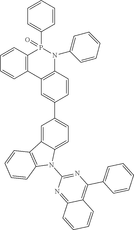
C12=C(C3=C(N(C4=CC=CC=C4)P1(C1=CC=CC=C1)=O)C=CC(C1=CC=C4C(=C1)C1=C(N4C4=NC(C5=CC=CC=C5)=C5C(=N4)C=CC=C5)C=CC=C1)=C3)C=CC=C2
